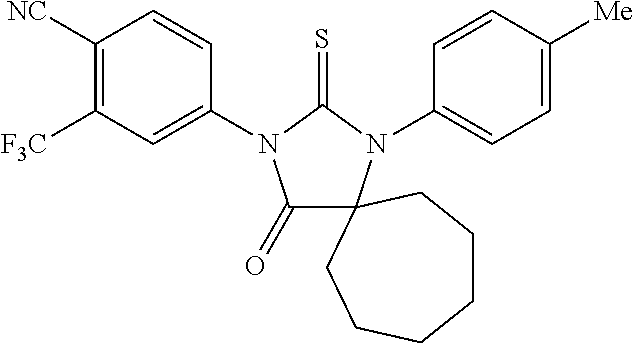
C1(=O)N(C2=CC([F3C])=C([NC])C=C2)C(=S)N(C2=CC=C([Me])C=C2)C12CCCCCC2
